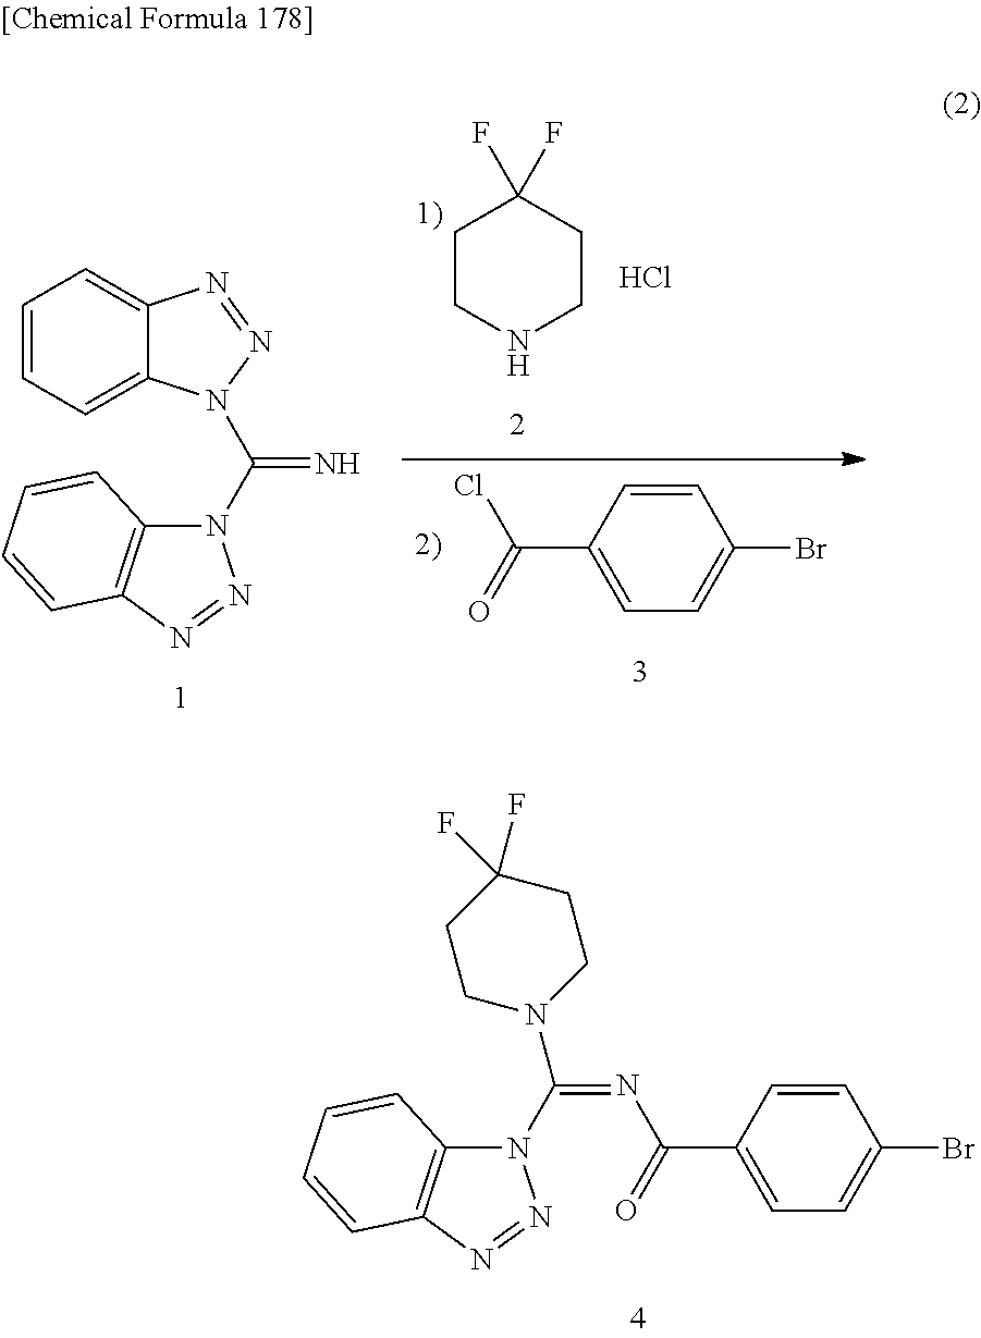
C1CNCCC1(F)F.Cl.C1=CC(C(Cl)=O)=CC=C1Br.C12=C(N=NN1C(N1C3=CC=CC=C3N=N1)=N)C=CC=C2.C12=C(N=NN1C(N1CCC(F)(F)CC1)=NC(=O)C1=CC=C(Br)C=C1)C=CC=C2
